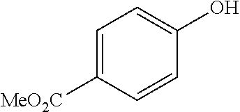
C1=C([MeO2C])C=CC(O)=C1
